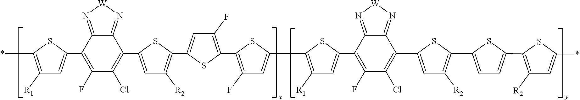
C1(C2=CC([R1])=C(*)S2)=C(F)C(Cl)=C(C2=CC([R2])=C(C3=CC(F)=C(C4=C(F)C=C(C5=C([R1])C=C(C6=C(F)C(Cl)=C(C7=CC([R2])=C(C8=CC=C(C9=C([R2])C=C(*)S9)S8)S7)C7=N[W]N=C76)S5)S4)S3)S2)C2=N[W]N=C12
